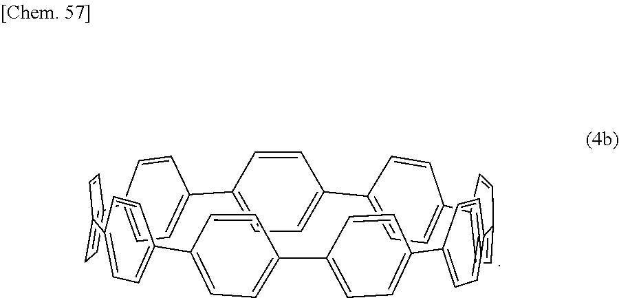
C12CC=C(C3=CC=C(C4=CC=C(C5=CC=C(C=C5)C5=CC=C(C=C5)C5=CC=C(C6=CC=C(C7=CC=C(C=C7)C7=CC=C1C=C7)C=C6)C=C5)C=C4)C=C3)C=C2
